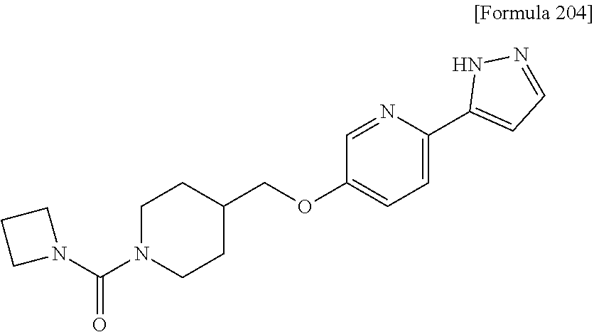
C1CN(C(N2CCC2)=O)CCC1COC1=CC=C(C2=CC=NN2)N=C1
